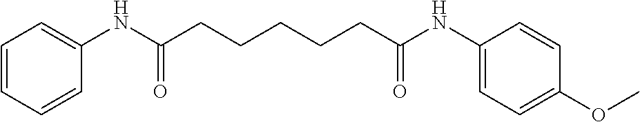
N(C(CCCCCC(NC1=CC=C(OC)C=C1)=O)=O)C1=CC=CC=C1
